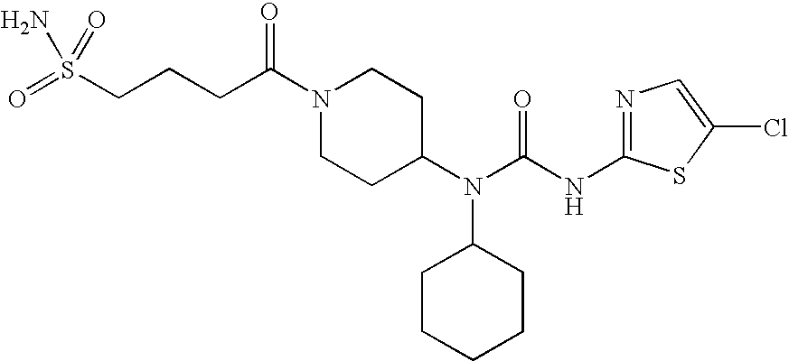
C(CC(N1CCC(N(C(NC2=NC=C(Cl)S2)=O)C2CCCCC2)CC1)=O)CS(=O)(=O)N
